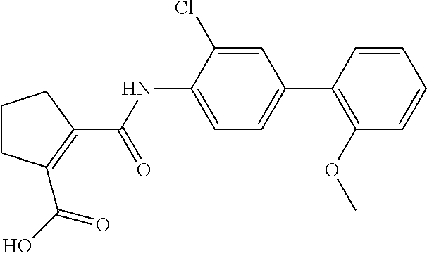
C1CCC(C(NC2=CC=C(C3=C(OC)C=CC=C3)C=C2Cl)=O)=C1C(O)=O
